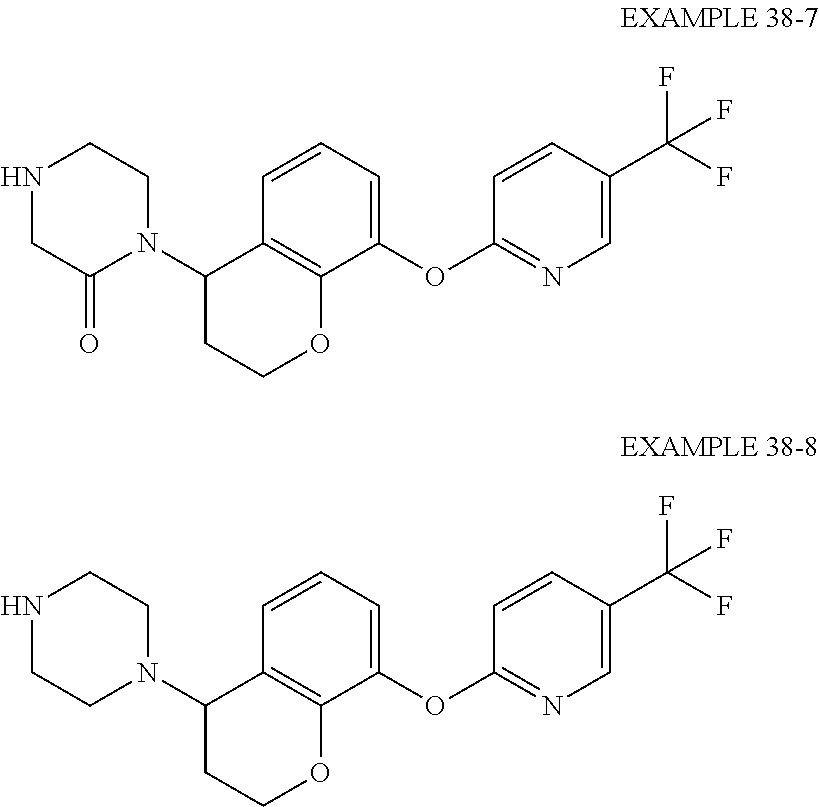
N1CC(=O)N(C2CCOC3=C2C=CC=C3OC2=NC=C(C(F)(F)F)C=C2)CC1.N1CCN(C2CCOC3=C2C=CC=C3OC2=NC=C(C(F)(F)F)C=C2)CC1
